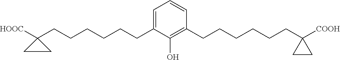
C1=C(CCCCCCC2([HOOC])CC2)C(O)=C(CCCCCCC2([COOH])CC2)C=C1
